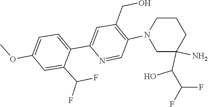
C(C(F)F)(O)C1(N)CN(C2=C(CO)C=C(C3=CC=C(OC)C=C3C(F)F)N=C2)CCC1
